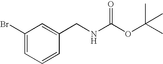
C1(Br)=CC=CC(CNC(OC(C)(C)C)=O)=C1
